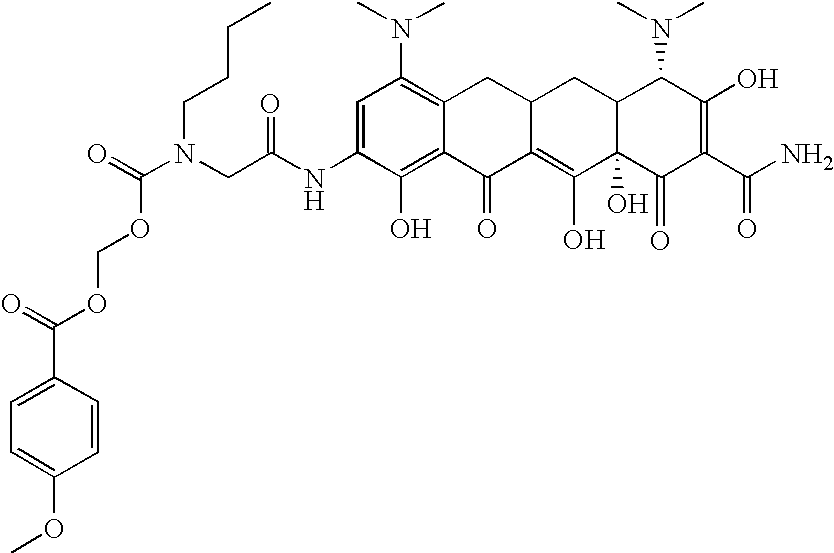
C1=C(C(=O)OCOC(N(CC(NC2=CC(N(C)C)=C3C(=C2O)C(=O)C2=C(O)C4(O)C(CC2C3)C(N(C)C)C(O)=C(C(N)=O)C4=O)=O)CCCC)=O)C=CC(OC)=C1
